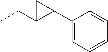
CCC1C(C2=CC=CC=C2)C1
